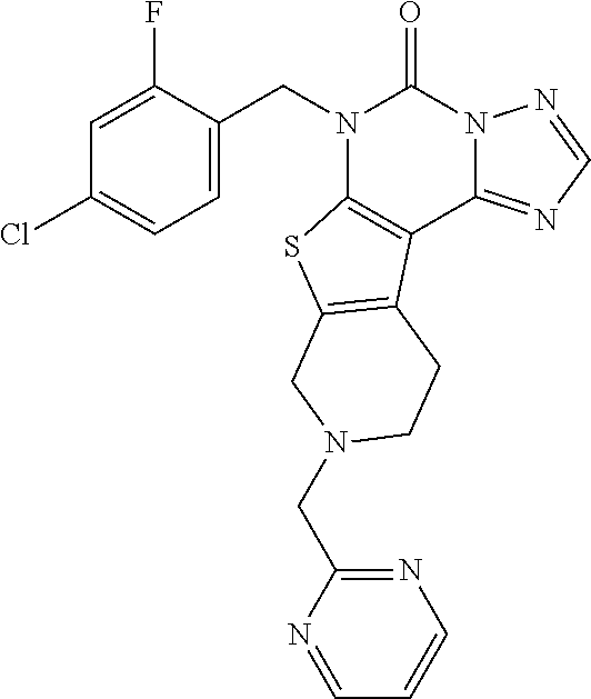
C1(CN2CC3=C(C4=C(N(CC5=CC=C(Cl)C=C5F)C(=O)N5C4=NC=N5)S3)CC2)=NC=CC=N1
